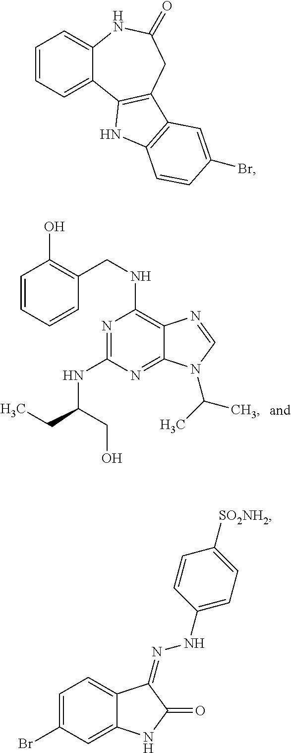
N1=C(NC(CC)CO)N=C2C(=C1NCC1=C(O)C=CC=C1)N=CN2C(C)C.C1=CC=C2C(=C1)NC(=O)CC1=C2NC2=C1C=C(Br)C=C2.C1=C(Br)C=C2C(=C1)C(=NNC1=CC=C([SO2NH2])C=C1)C(=O)N2
